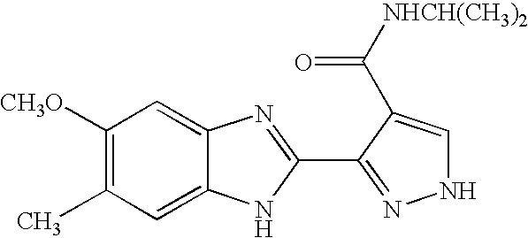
C1([CH3O])=C(C)C=C2C(=C1)N=C(C1=NNC=C1C([NHCH(CH3)2])=O)N2
